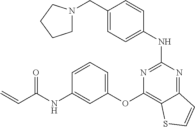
C1=C(CN2CCCC2)C=CC(NC2=NC(OC3=CC=CC(NC(C=C)=O)=C3)=C3C(=N2)C=CS3)=C1
